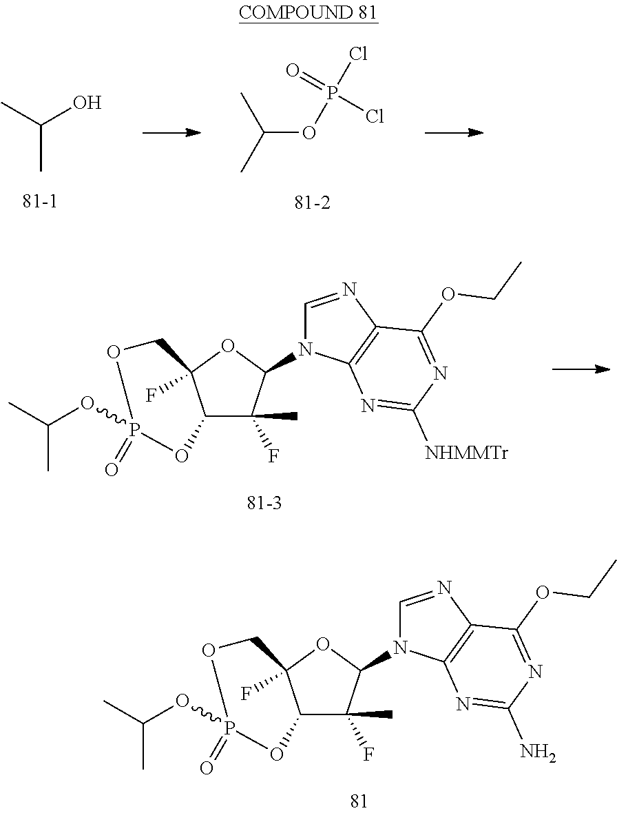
C(OP(Cl)(=O)Cl)(C)C.CC(O)C.C12C(F)(C)C(N3C=NC4=C3N=C([NHMMTr])N=C4OCC)OC1(F)COP(=O)(OC(C)C)O2.C12C(F)(C)C(N3C=NC4=C3N=C(N)N=C4OCC)OC1(F)COP(=O)(OC(C)C)O2
